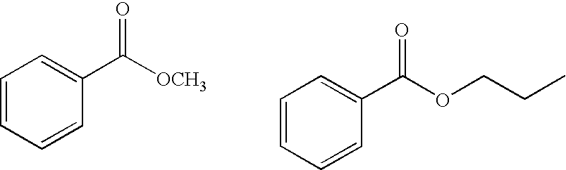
C1=CC=CC(C([OCH3])=O)=C1.C1=CC=CC(C(OCCC)=O)=C1
